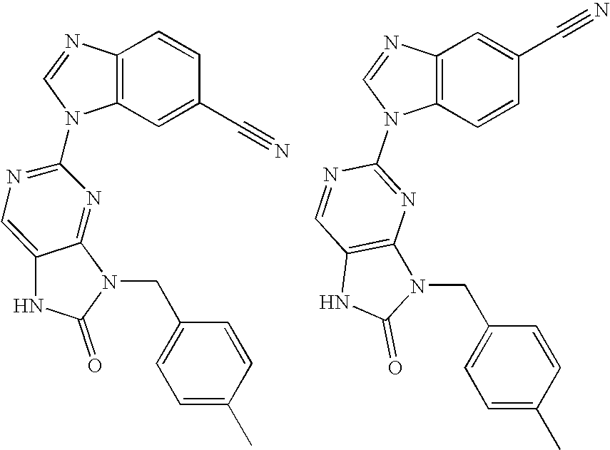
C1(CN2C(=O)NC3=CN=C(N4C5=C(N=C4)C=CC(C#N)=C5)N=C32)=CC=C(C)C=C1.C12=C(N=CN1C1=NC3=C(C=N1)NC(=O)N3CC1=CC=C(C)C=C1)C=C(C#N)C=C2
